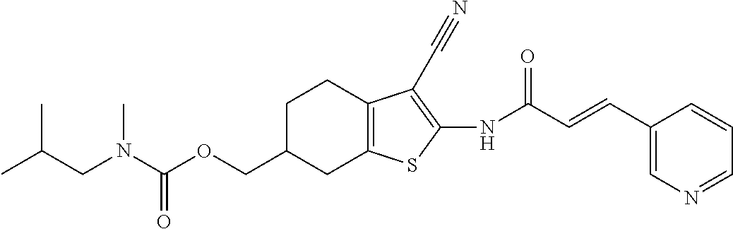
C(C1CC2=C(CC1)C(C#N)=C(NC(C=CC1=CN=CC=C1)=O)S2)OC(=O)N(CC(C)C)C
